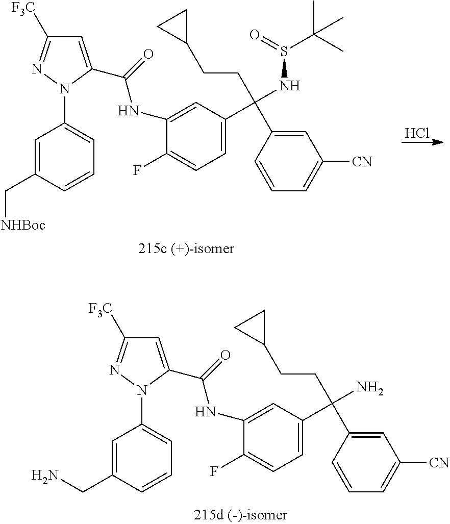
C1=C(C(=O)NC2=CC(C(N)(CCC3CC3)C3=CC([CN])=CC=C3)=CC=C2F)N(C2=CC=CC(CN)=C2)N=C1[F3C].Cl.C1=C(C(=O)NC2=CC(C(NS(C(C)(C)C)=O)(CCC3CC3)C3=CC([CN])=CC=C3)=CC=C2F)N(C2=CC=CC(C[NHBoc])=C2)N=C1[F3C]
